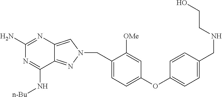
N1=C(N)N=C(N[n-Bu])C2=NN(CC3=CC=C(OC4=CC=C(CNCCO)C=C4)C=C3[OMe])C=C12
